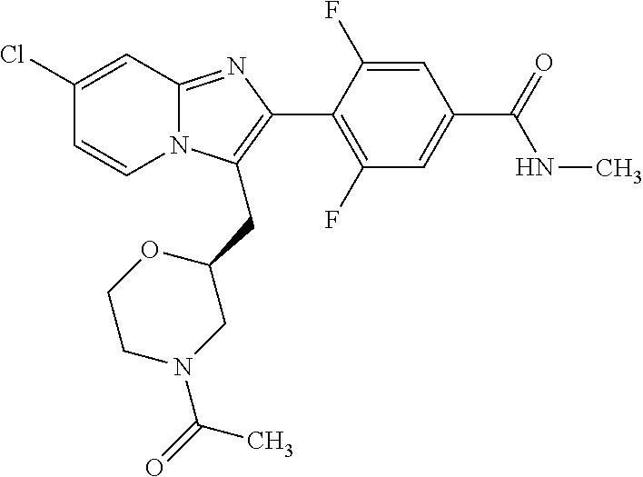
C1(Cl)=CC2=NC(C3=C(F)C=C(C(=O)NC)C=C3F)=C(CC3CN(C(=O)C)CCO3)N2C=C1
